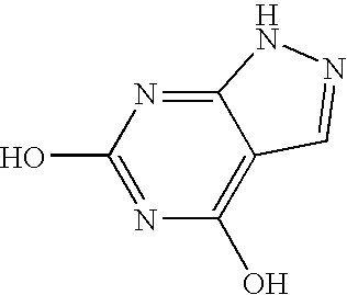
C1(O)=NC(O)=C2C(=N1)NN=C2
